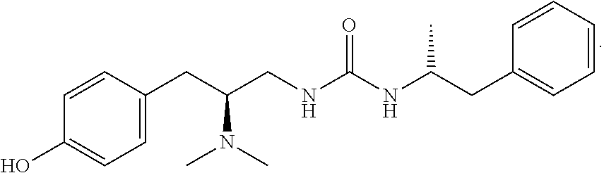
C(CC1=CC=CC=C1)(NC(NCC(CC1=CC=C(O)C=C1)N(C)C)=O)C
